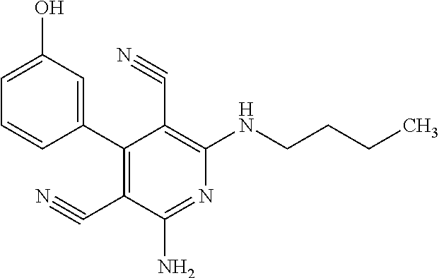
C1(C2=C(C#N)C(N)=NC(NCCCC)=C2C#N)=CC(O)=CC=C1
